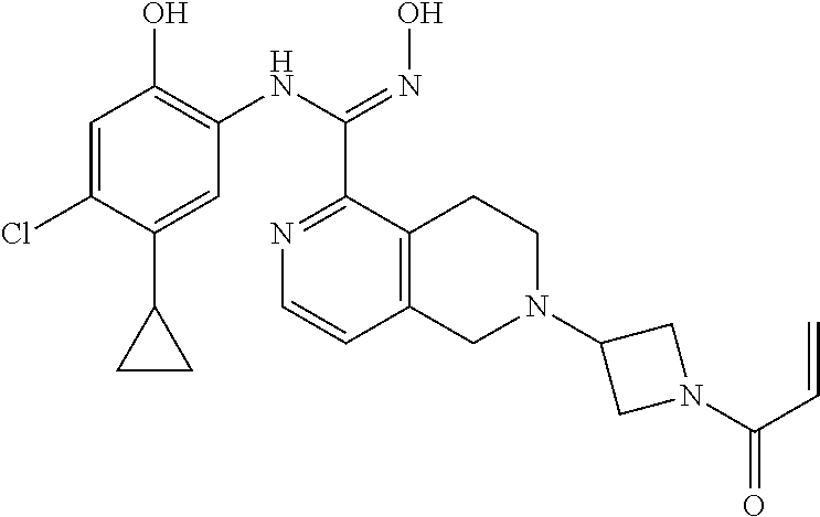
C1=C(Cl)C(C2CC2)=CC(NC(C2=NC=CC3=C2CCN(C2CN(C(C=C)=O)C2)C3)=NO)=C1O
